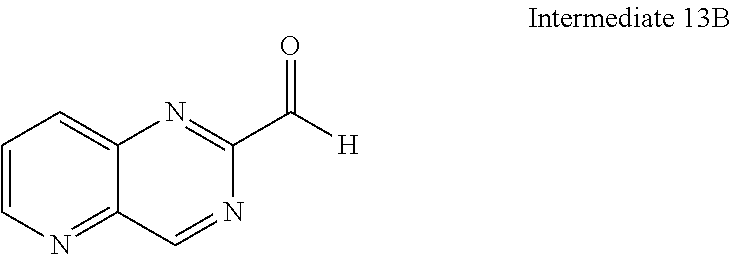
C1=CN=C2C(=C1)N=C(C([H])=O)N=C2
